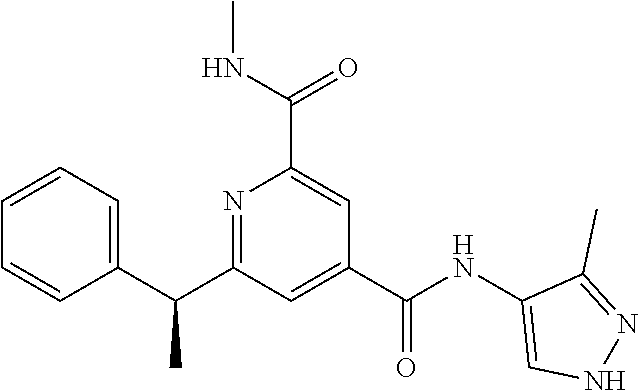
C1=CC=C(C(C2=NC(C(NC)=O)=CC(C(NC3=CNN=C3C)=O)=C2)C)C=C1
